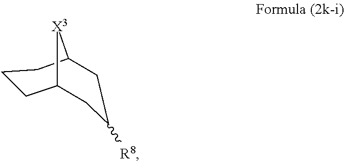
C1C([R8])CC2CCCC1[X3]2
